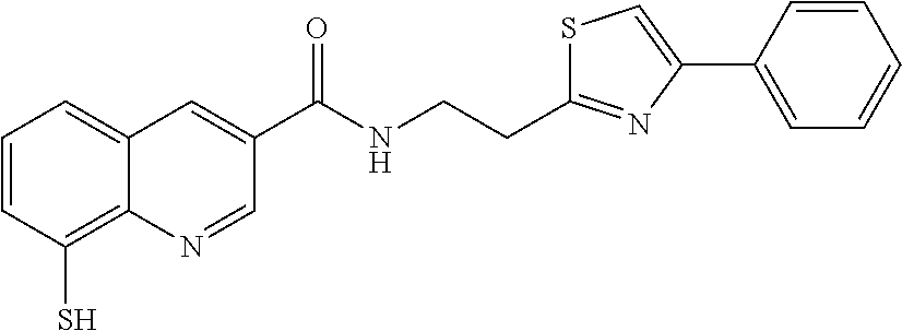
C1=CC(S)=C2C(=C1)C=C(C(NCCC1=NC(C3=CC=CC=C3)=CS1)=O)C=N2
